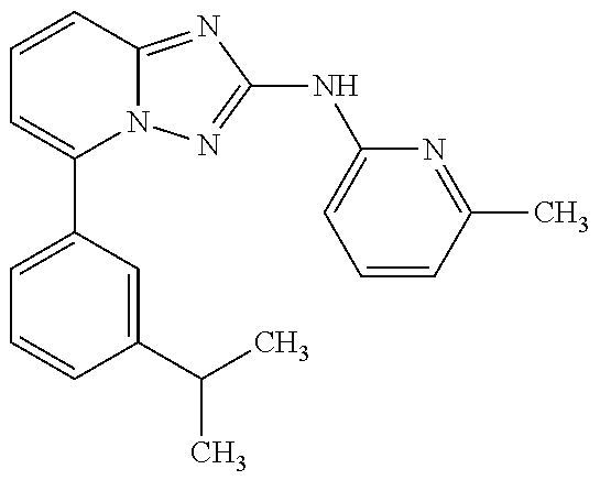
C1=C(C2=CC=CC3=NC(NC4=CC=CC(C)=N4)=NN23)C=C(C(C)C)C=C1
